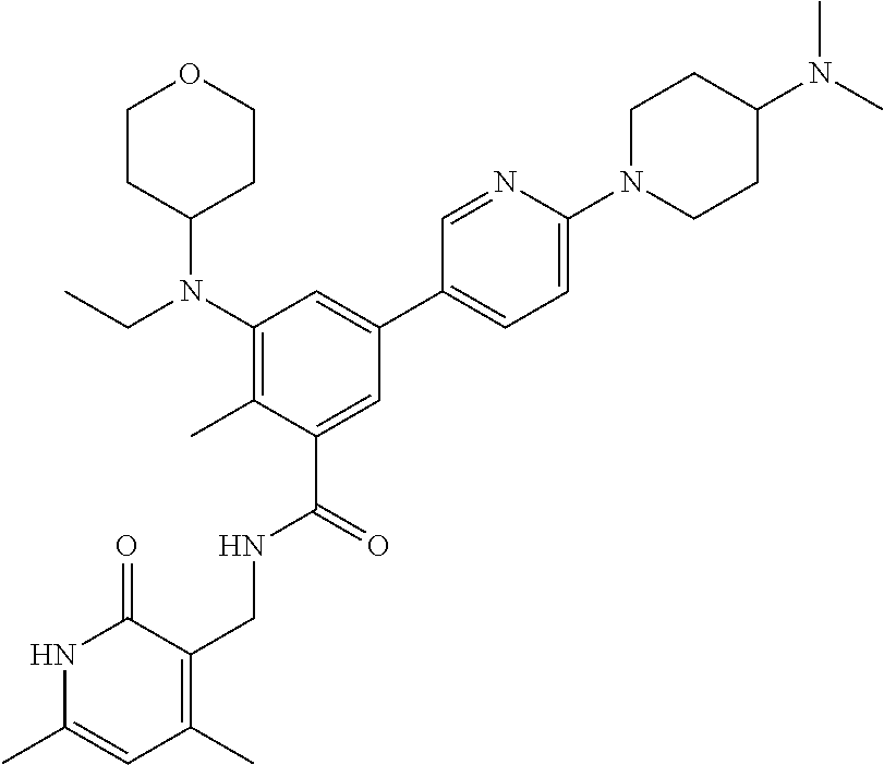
C1CC(N(C2=C(C)C(C(=O)NCC3=C(C)C=C(C)NC3=O)=CC(C3=CC=C(N4CCC(N(C)C)CC4)N=C3)=C2)CC)CCO1
